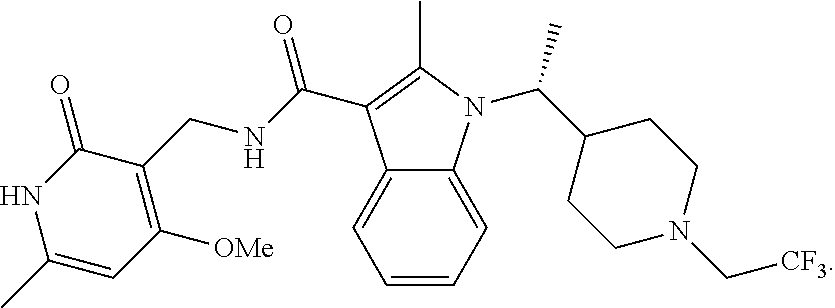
C1=CC=C2C(=C1)C(C(NCC1=C([OMe])C=C(C)NC1=O)=O)=C(C)N2C(C1CCN(C[CF3])CC1)C
